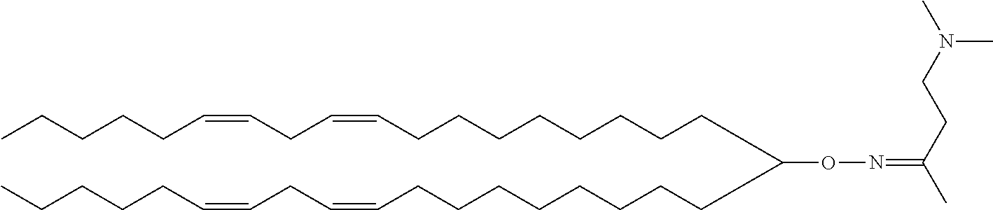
O(N=C(CCN(C)C)C)C(CCCCCCCCC=CCC=CCCCCC)CCCCCCCCC=CCC=CCCCCC
